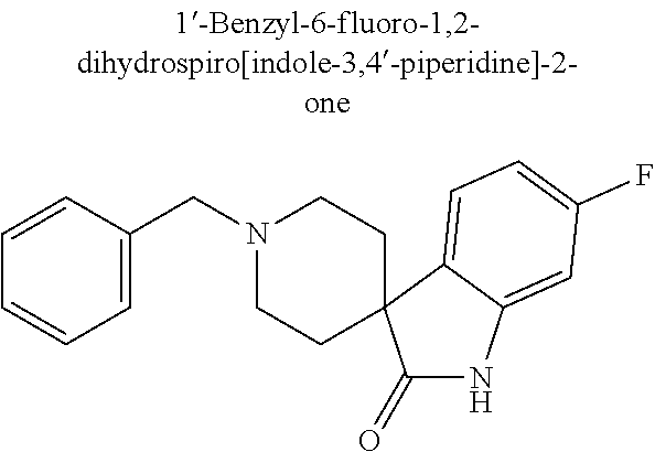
N1(CC2=CC=CC=C2)CCC2(CC1)C(=O)NC1=CC(F)=CC=C12
